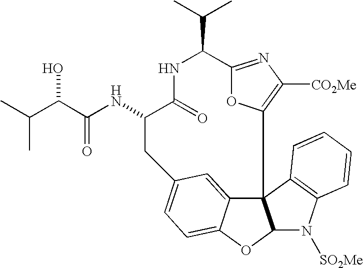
C12=NC([CO2Me])=C(O1)C13C4=CC(=CC=C4OC1N([SO2Me])C1=C3C=CC=C1)CC(NC(=O)C(O)C(C)C)C(=O)NC2C(C)C
